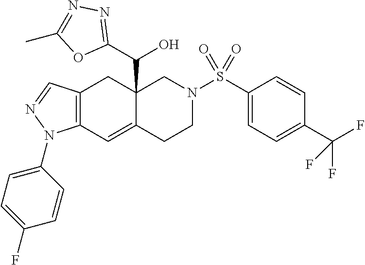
C12=C(C=C3C(C(C4=NN=C(C)O4)O)(C1)CN(S(C1=CC=C(C(F)(F)F)C=C1)(=O)=O)CC3)N(C1=CC=C(F)C=C1)N=C2
